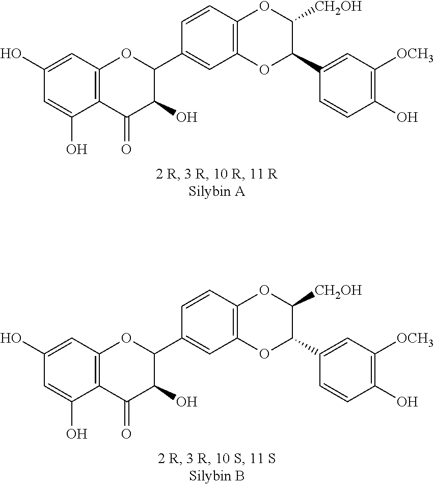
C12=C(C=C(O)C=C1O)OC(C1=CC3=C(C=C1)OC([CH2OH])C(C1=CC([OCH3])=C(O)C=C1)O3)C(O)C2=O.C12=C(C=C(O)C=C1O)OC(C1=CC3=C(C=C1)OC([CH2OH])C(C1=CC([OCH3])=C(O)C=C1)O3)C(O)C2=O
